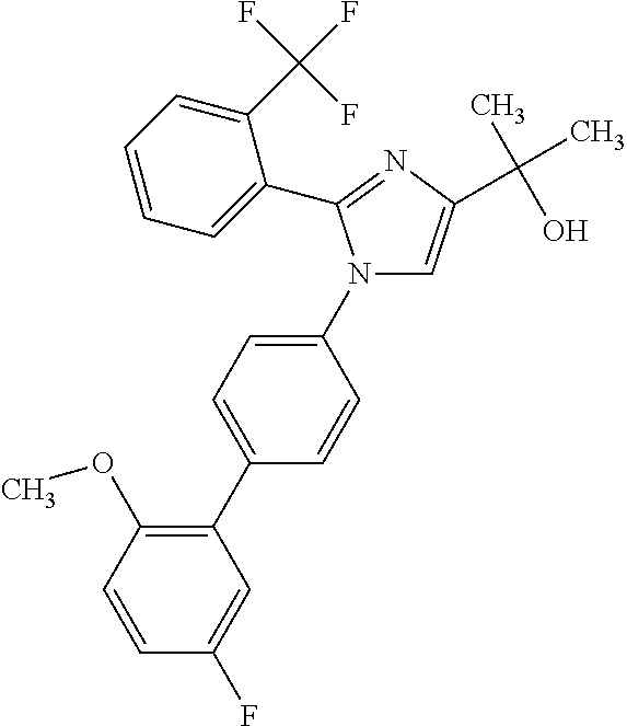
C1=CC(OC)=C(C2=CC=C(N3C=C(C(C)(O)C)N=C3C3=CC=CC=C3C(F)(F)F)C=C2)C=C1F
